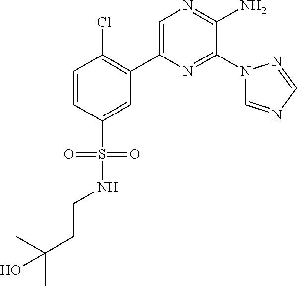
C1(C2=C(Cl)C=CC(S(=O)(=O)NCCC(C)(C)O)=C2)=CN=C(N)C(N2C=NC=N2)=N1
